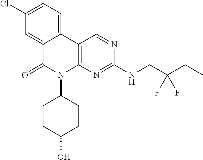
C1(Cl)=CC=C2C(=C1)C(=O)N(C1CCC(O)CC1)C1=C2C=NC(NCC(CC)(F)F)=N1
